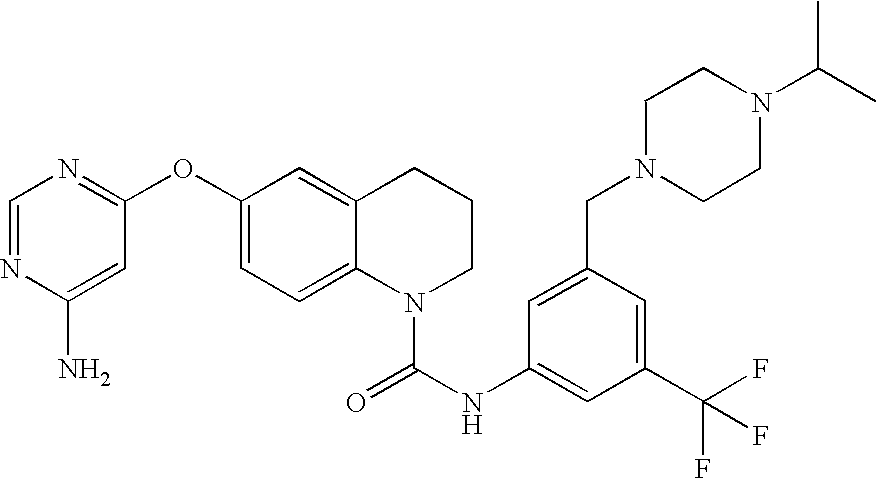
C1=NC(N)=CC(OC2=CC=C3C(=C2)CCCN3C(NC2=CC(C(F)(F)F)=CC(CN3CCN(C(C)C)CC3)=C2)=O)=N1
